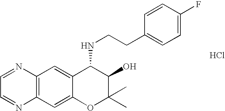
C12=C(C=C3C(=C1)C(NCCC1=CC=C(F)C=C1)C(O)C(C)(C)O3)N=CC=N2.Cl
